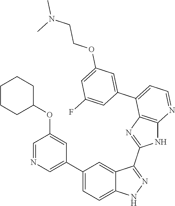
C1(C2=CC=C3C(=C2)C(C2=NC4=C(N2)N=CC=C4C2=CC(OCCN(C)C)=CC(F)=C2)=NN3)=CN=CC(OC2CCCCC2)=C1
